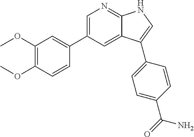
C1=C(C2=CC(OC)=C(OC)C=C2)C=C2C(=N1)NC=C2C1=CC=C(C(=O)N)C=C1
